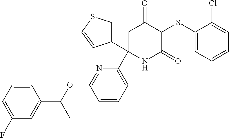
C1(SC2C(=O)CC(C3=CC=CC(OC(C4=CC(F)=CC=C4)C)=N3)(C3=CSC=C3)NC2=O)=CC=CC=C1Cl
